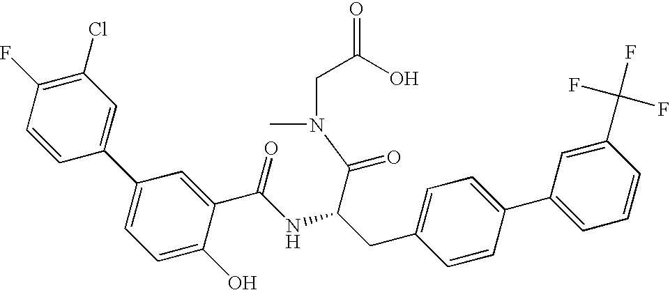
C1=CC(C2=CC=C(O)C(C(NC(C(N(C)CC(O)=O)=O)CC3=CC=C(C4=CC=CC(C(F)(F)F)=C4)C=C3)=O)=C2)=CC(Cl)=C1F
